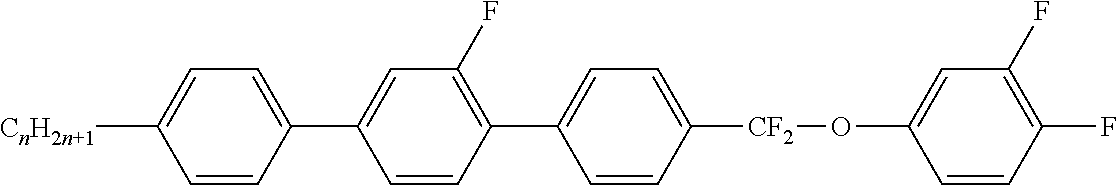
C1([CnH2n+1])=CC=C(C2=CC(F)=C(C3=CC=C([CF2]OC4=CC(F)=C(F)C=C4)C=C3)C=C2)C=C1
